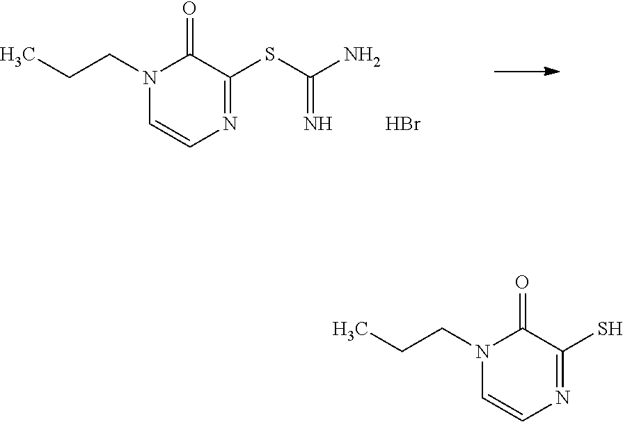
CCCN1C=CN=C(SC(N)=N)C1=O.Br.CCCN1C=CN=C(S)C1=O
